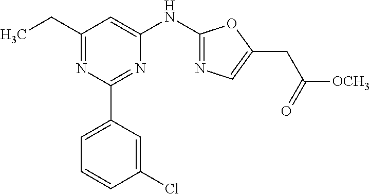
C1(CC)=NC(C2=CC=CC(Cl)=C2)=NC(NC2=NC=C(CC([OCH3])=O)O2)=C1
